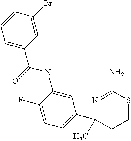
N1=C(N)SCCC1(C1=CC=C(F)C(NC(C2=CC=CC(Br)=C2)=O)=C1)C
